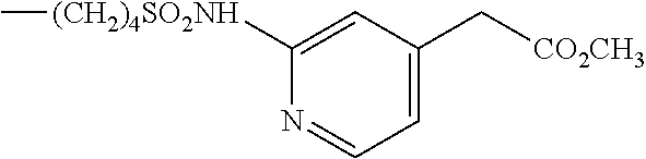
C1([(CH2)4SO2NH]C)=CC(C[CO2CH3])=CC=N1
